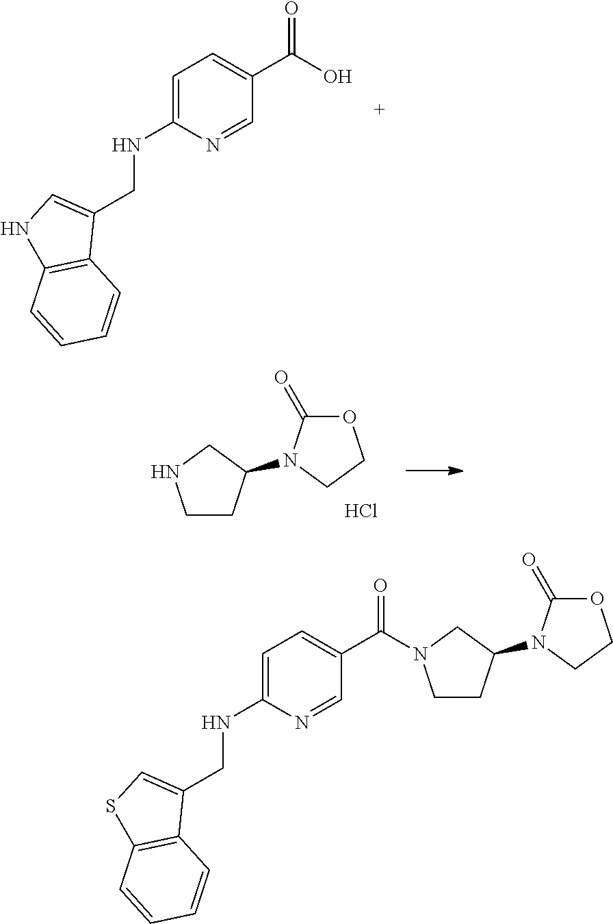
C1=C(NCC2=CNC3=C2C=CC=C3)N=CC(C(=O)O)=C1.C1CC(N2C(=O)OCC2)CN1.Cl.C1=C(NCC2=CSC3=C2C=CC=C3)N=CC(C(=O)N2CCC(N3C(=O)OCC3)C2)=C1
